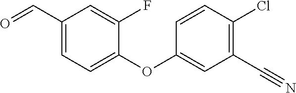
C1=CC(Cl)=C(C#N)C=C1OC1=CC=C(C=O)C=C1F
